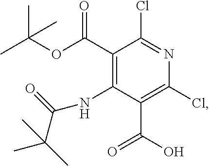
C1(C(OC(C)(C)C)=O)=C(NC(=O)C(C)(C)C)C(C(=O)O)=C(Cl)N=C1Cl
